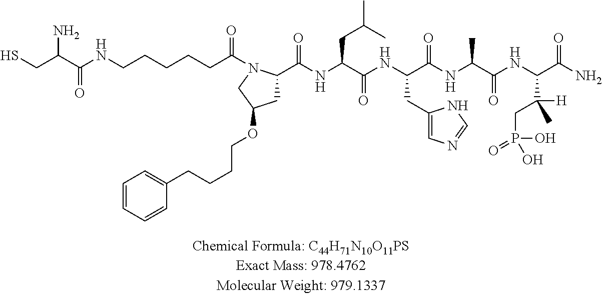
C(C(=O)N1C(C(NC(C(NC(C(NC(C(NC(C(N)=O)C([H])(C)CP(O)(=O)O)=O)C)=O)CC2=CN=CN2)=O)CC(C)C)=O)CC(OCCCCC2=CC=CC=C2)C1)CCCCNC(C(CS)N)=O
